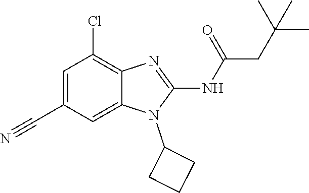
C1=C(C#N)C=C2C(=C1Cl)N=C(NC(=O)CC(C)(C)C)N2C1CCC1
